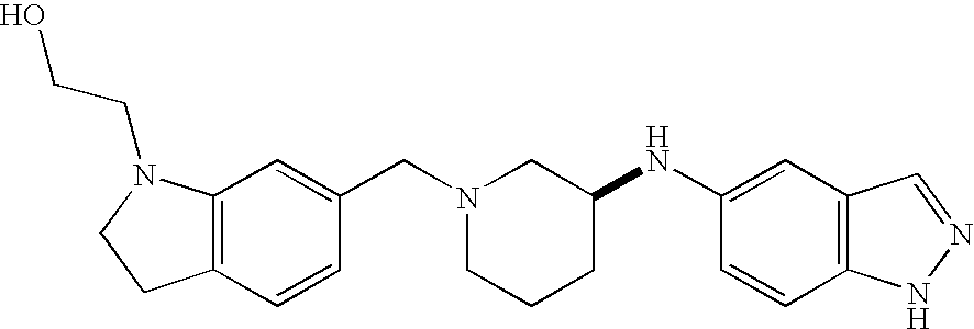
C12=C(C=CC(CN3CCCC(NC4=CC5=C(C=C4)NN=C5)C3)=C1)CCN2CCO
